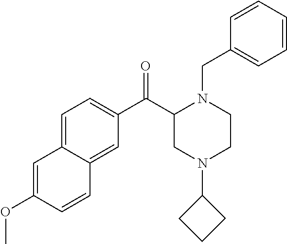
C1=C2C(=CC(C(C3CN(C4CCC4)CCN3CC3=CC=CC=C3)=O)=C1)C=CC(OC)=C2
